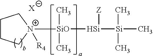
[X].[SiO]([Si]([Si](C)(C)C)[Z])(C)(C)[N+]1([R4])CCCC1
